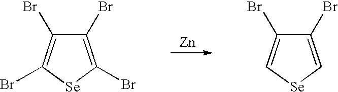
[Zn].C1(Br)=C(Br)[Se]C(Br)=C1Br.C1(Br)=C[Se]C=C1Br
